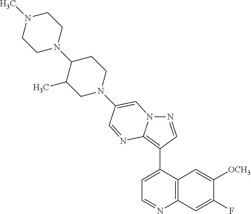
N1=CC(C2=CC=NC3=C2C=C([OCH3])C(F)=C3)=C2N1C=C(N1CCC(N3CCN(C)CC3)C(C)C1)C=N2
